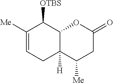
C1([Me])=CCC2([H])C(C1[OTBS])OC(=O)CC2[Me]
